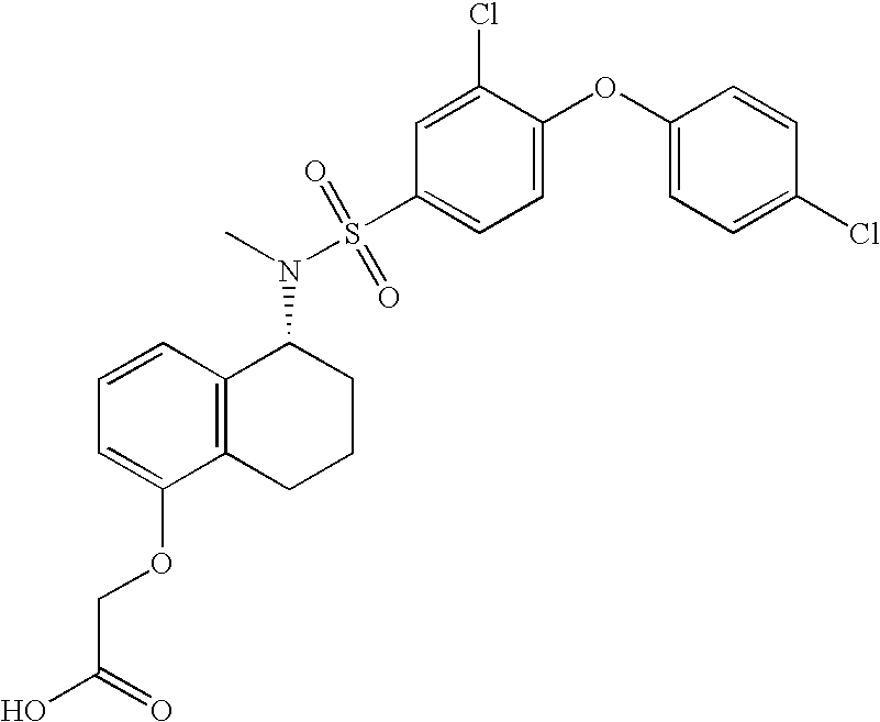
C1=CC2=C(C(OCC(O)=O)=C1)CCCC2N(S(C1=CC=C(OC2=CC=C(Cl)C=C2)C(Cl)=C1)(=O)=O)C
